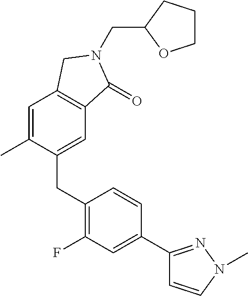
C(C1OCCC1)N1C(=O)C2=C(C=C(C)C(CC3=C(F)C=C(C4=NN(C)C=C4)C=C3)=C2)C1
